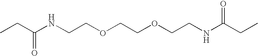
C(C(NCCOCCOCCNC(CC)=O)=O)C
